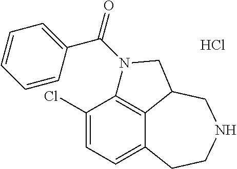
C1(Cl)=CC=C2C3=C1N(C(=O)C1=CC=CC=C1)CC3CNCC2.Cl
